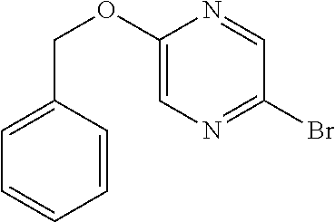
C1(OCC2=CC=CC=C2)=CN=C(Br)C=N1
